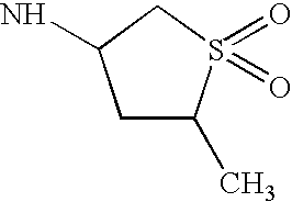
C1C(C)S(=O)(=O)CC1N
